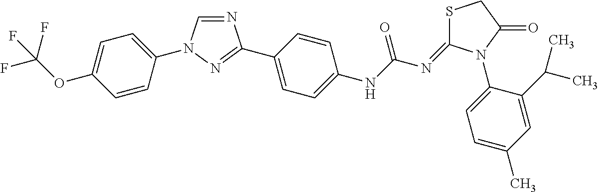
C1=C(OC(F)(F)F)C=CC(N2C=NC(C3=CC=C(NC(N=C4SCC(=O)N4C4=CC=C(C)C=C4C(C)C)=O)C=C3)=N2)=C1
